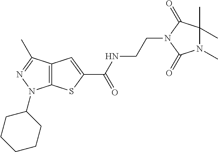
C(NC(=O)C1=CC2=C(S1)N(C1CCCCC1)N=C2C)CN1C(=O)C(C)(C)N(C)C1=O
